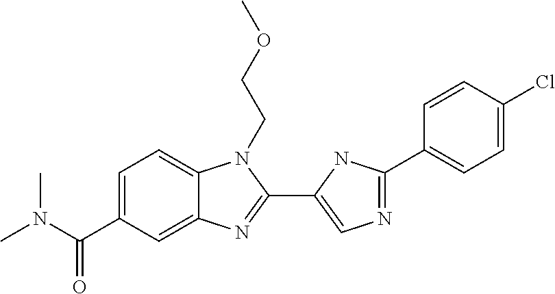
C1=C(C(N(C)C)=O)C=C2C(=C1)N(CCOC)C(C1=CN=C(C3=CC=C(Cl)C=C3)N1)=N2
